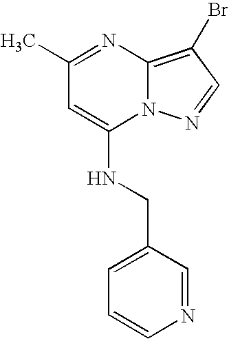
CC1=NC2=C(Br)C=NN2C(NCC2=CC=CN=C2)=C1
